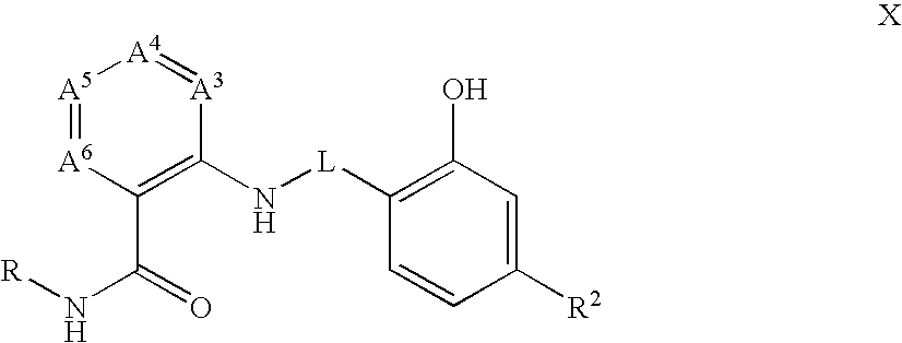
[A5]1=[A6]C(C(N[R])=O)=C(N[L]C2=C(O)C=C([R2])C=C2)[A3]=[A4]1
